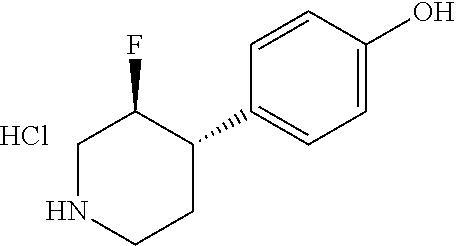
C1NCCC(C2=CC=C(O)C=C2)C1F.Cl
